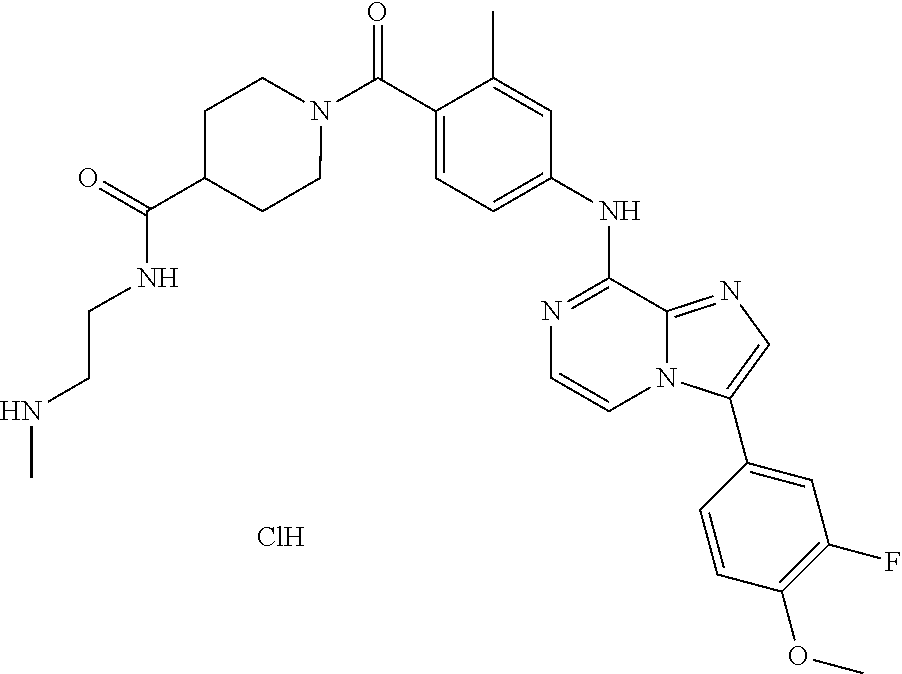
N1=C(NC2=CC=C(C(N3CCC(C(=O)NCCNC)CC3)=O)C(C)=C2)C2=NC=C(C3=CC(F)=C(OC)C=C3)N2C=C1.Cl
